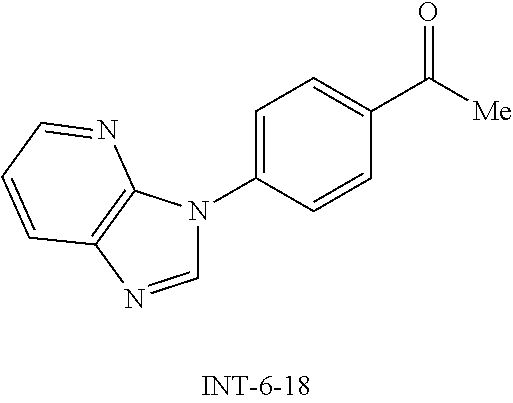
C1=NC2=C(N1C1=CC=C(C([Me])=O)C=C1)N=CC=C2
